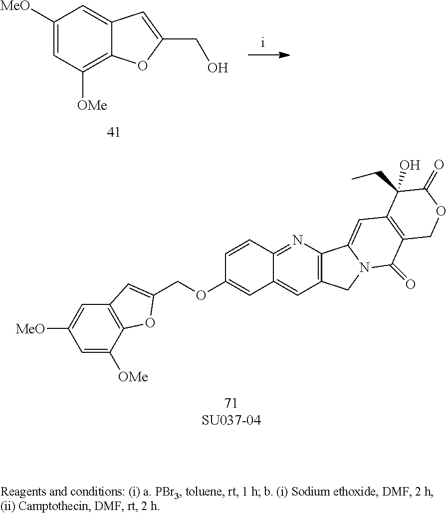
C1=C([OMe])C2=C(C=C1[MeO])C=C(COC1=CC3=CC4=C(N=C3C=C1)C1=CC3=C(C(=O)N1C4)COC(=O)C3(O)CC)O2.C1([MeO])=CC([OMe])=C2C(=C1)C=C(CO)O2
